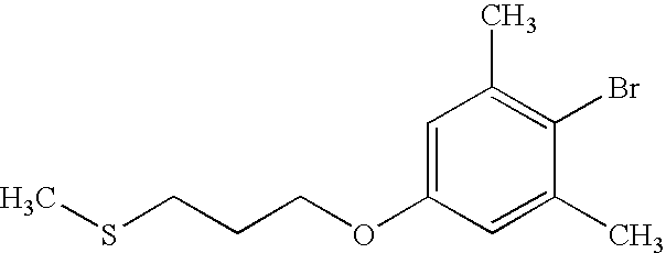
C1=C(OCCCSC)C=C(C)C(Br)=C1C
